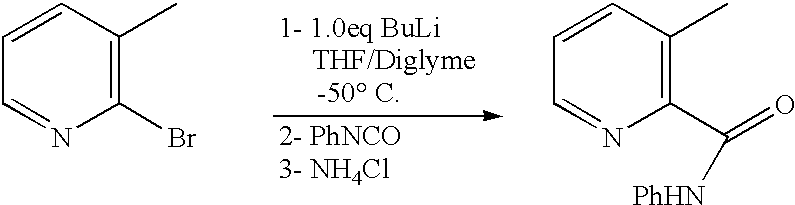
C1=CC(C)=C(Br)N=C1.C1=CC(C)=C(C(=O)[PhHN])N=C1
